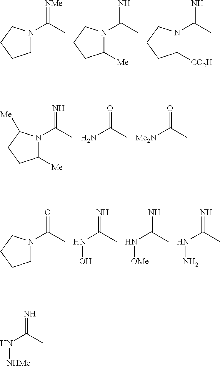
N1(C(C)=[NMe])CCCC1.N1(C(C)=N)C([Me])CCC1.N1(C(C)=N)C([CO2H])CCC1.N1(C(C)=N)C([Me])CCC1[Me].NC(C)=O.[Me2N]C(C)=O.N1(C(C)=O)CCCC1.N(C(C)=N)O.N(C(C)=N)[OMe].N(C(C)=N)N.N(C(C)=N)[NHMe]
